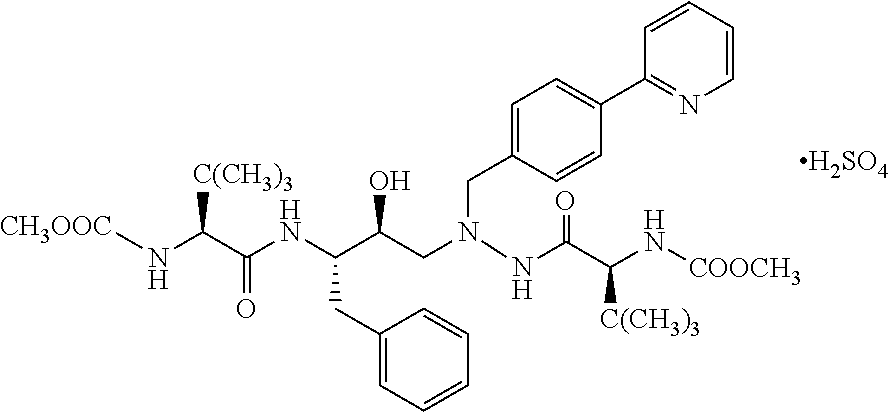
C1=CC(C2=CC=C(CN(CC(C(NC(C(N[CH3OOC])[C(CH3)3])=O)CC3=CC=CC=C3)O)NC(C(N[COOCH3])[C(CH3)3])=O)C=C2)=NC=C1.[H2SO4]
